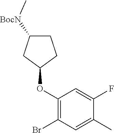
C1(OC2CCC([BocN]C)C2)=C(Br)C=C(C)C(F)=C1
